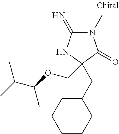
C1(=N)N(C)C(=O)C(CC2CCCCC2)(COC(C(C)C)C)N1
